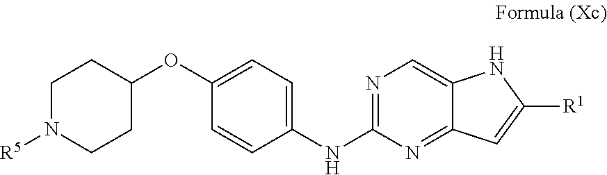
C1(NC2=NC=C3C(=N2)C=C([R1])N3)=CC=C(OC2CCN([R5])CC2)C=C1
